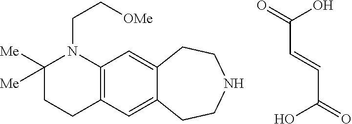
C12=C(C=C3C(=C1)CCNCC3)CCC([Me])([Me])N2CC[OMe].C(C=CC(=O)O)(=O)O
